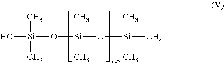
O[Si](O[Si](O[Si]([OH])(C)C)(C)C)(C)C
